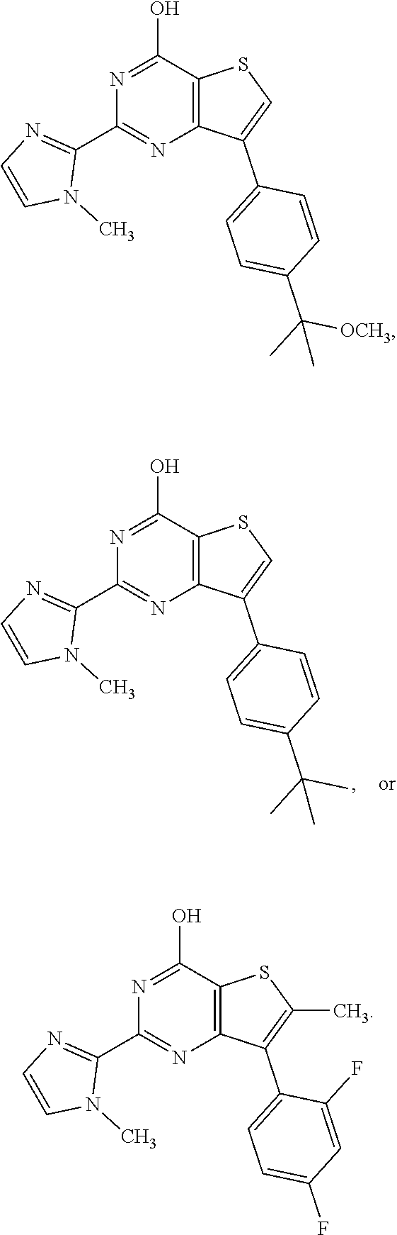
C1(C2=NC=CN2C)=NC2=C(C(O)=N1)SC=C2C1=CC=C(C(C)(C)C)C=C1.C1(C2=NC=CN2C)=NC2=C(C(O)=N1)SC=C2C1=CC=C(C(C)([OCH3])C)C=C1.C1(C2=NC=CN2C)=NC2=C(C(O)=N1)SC(C)=C2C1=CC=C(F)C=C1F
